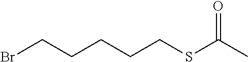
BrCCCCCSC(C)=O
